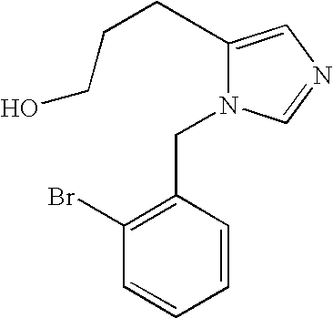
C1(CCCO)=CN=CN1CC1=C(Br)C=CC=C1
